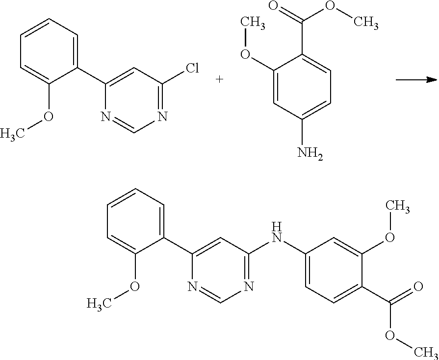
C1(OC)=CC(N)=CC=C1C(OC)=O.C1=C(OC)C(C2=CC(Cl)=NC=N2)=CC=C1.C1=C(OC)C(C2=CC(NC3=CC=C(C(=O)OC)C(OC)=C3)=NC=N2)=CC=C1
